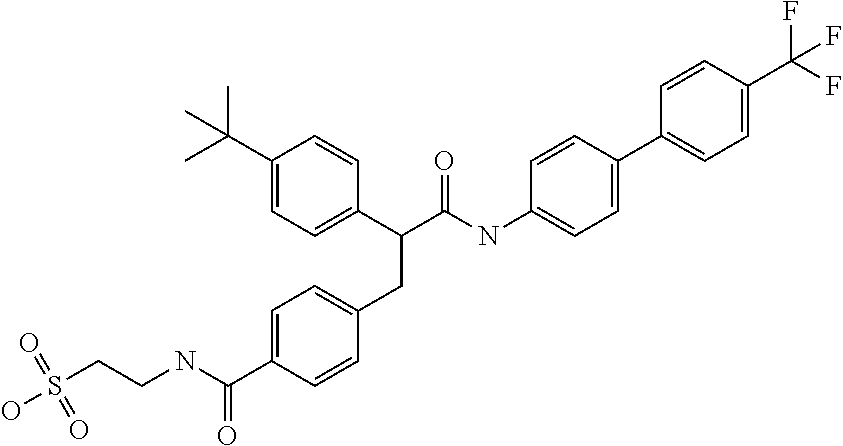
C1=C(C(NCCS(O)(=O)=O)=O)C=CC(CC(C2=CC=C(C(C)(C)C)C=C2)C(NC2=CC=C(C3=CC=C(C(F)(F)F)C=C3)C=C2)=O)=C1
